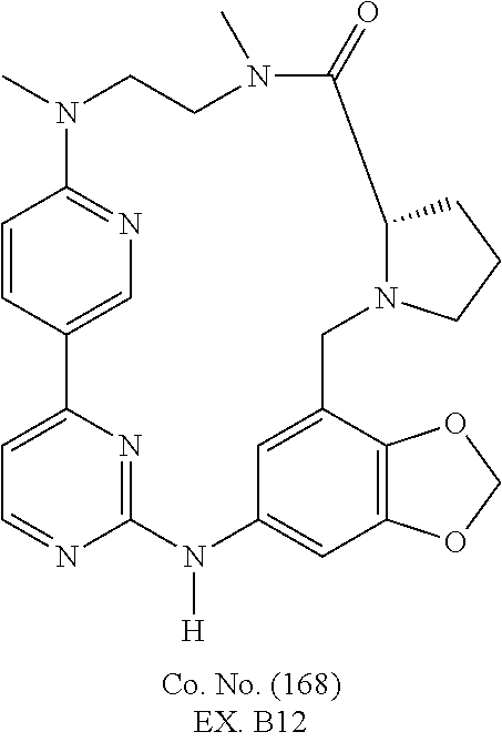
C1=NC2=NC(=C1)C1=CN=C(C=C1)N(C)CCN(C)C(=O)C1N(CC3=CC(=CC4=C3OCO4)N2[H])CCC1
